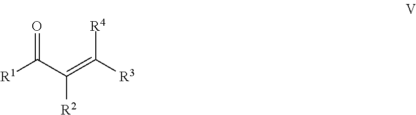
[R1]C(C(=C([R3])[R4])[R2])=O
